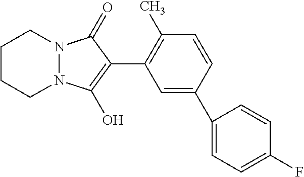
C1=C(C2=CC=C(F)C=C2)C=CC(C)=C1C1=C(O)N2N(C1=O)CCCC2
